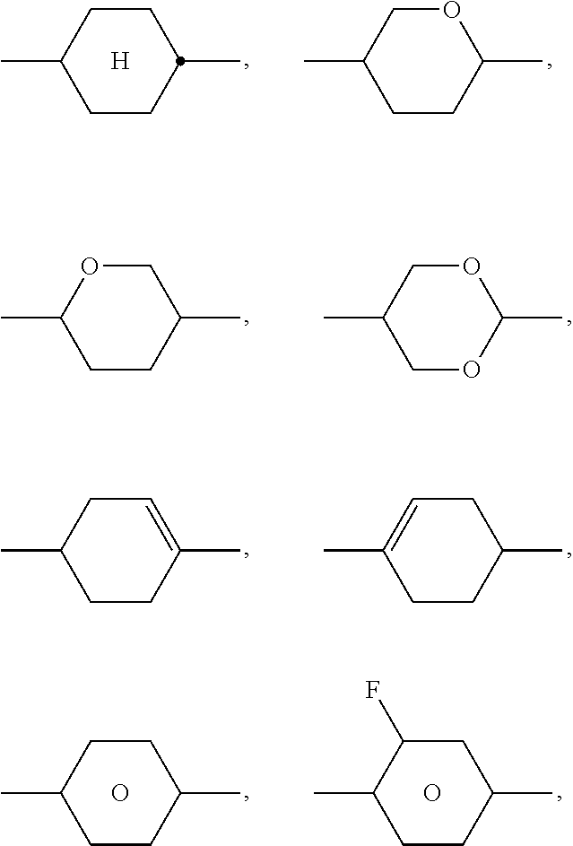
CC1CCC(C)CC1.[H].CC1CCC(C)OC1.CC1CCC(C)CO1.CC1COC(C)OC1.CC1CCC(C)=CC1.CC1=CCC(C)CC1.CC1CCC(C)CC1.O.CC1CCC(C)CC1F.O
